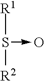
S([R2])([R1])->O
